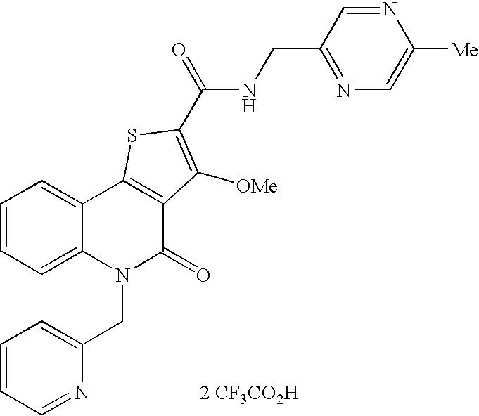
[2 CF3CO2H].N(C(=O)C1=C([OMe])C2=C(C3=CC=CC=C3N(CC3=CC=CC=N3)C2=O)S1)CC1=NC=C([Me])N=C1
